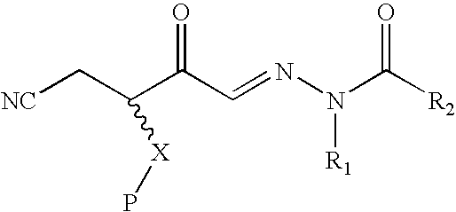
[NC]CC(C(C=NN(C([R2])=O)[R1])=O)[X]P
